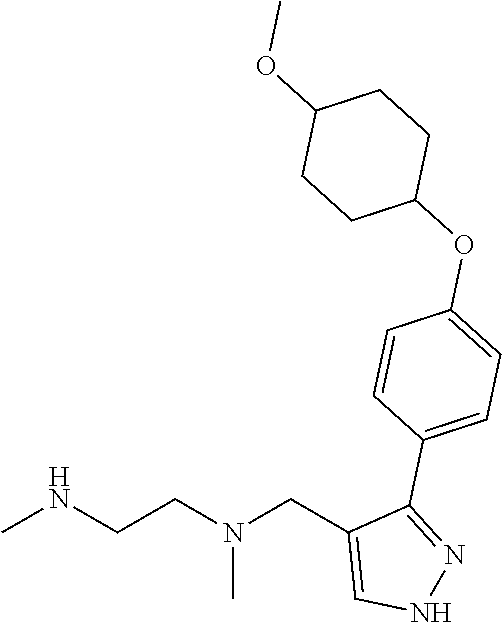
CNCCN(CC1=CNN=C1C1=CC=C(OC2CCC(OC)CC2)C=C1)C
